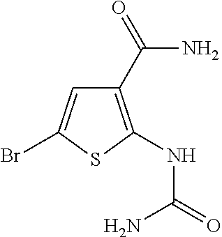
C1(C(=O)N)=C(NC(=O)N)SC(Br)=C1
